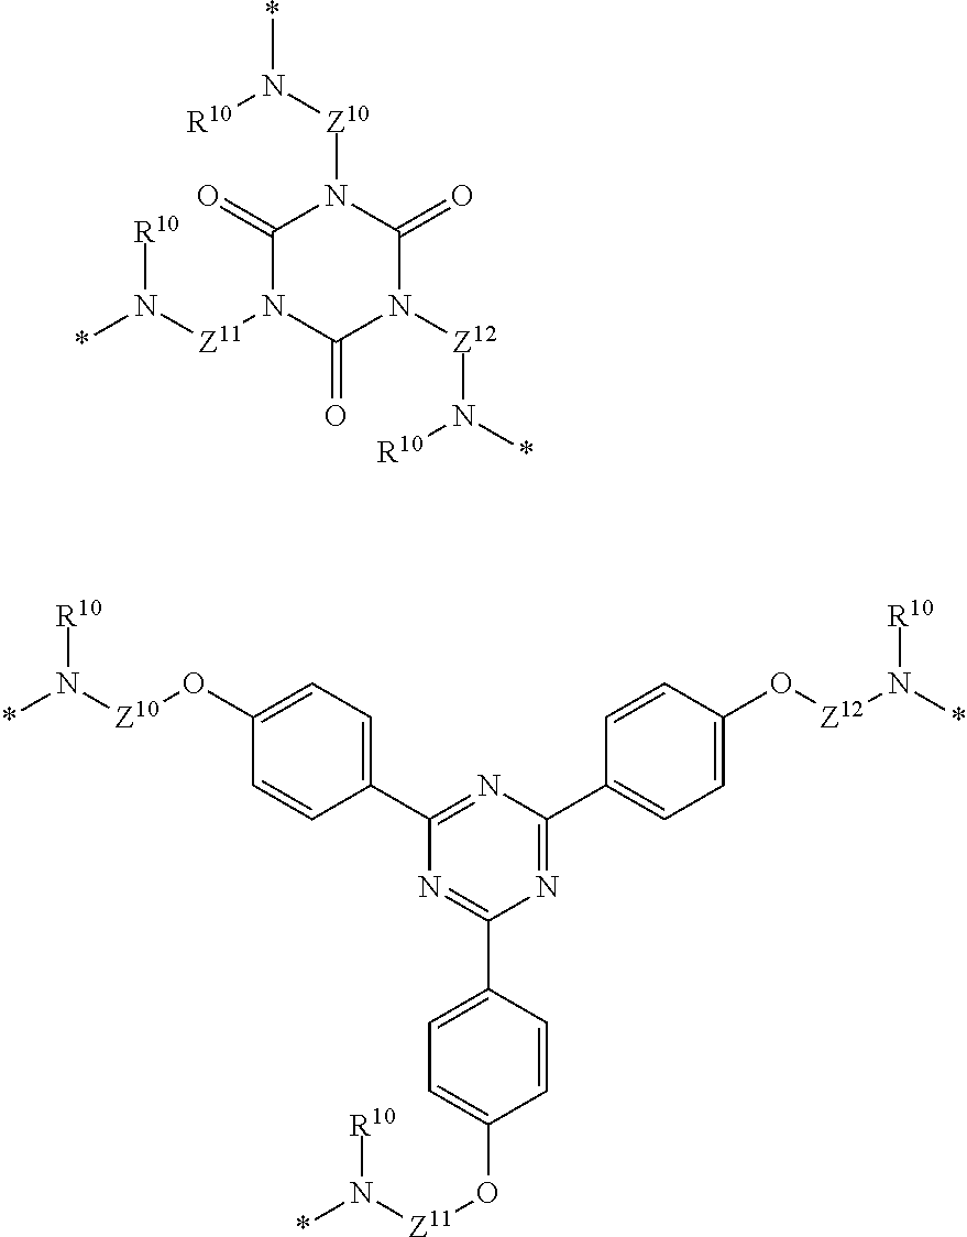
C1(=O)N([Z11]N(*)[R10])C(=O)N([Z12]N(*)[R10])C(=O)N1[Z10]N([R10])*.C1=C(C2=NC(C3=CC=C(O[Z10]N(*)[R10])C=C3)=NC(C3=CC=C(O[Z12]N([R10])*)C=C3)=N2)C=CC(O[Z11]N(*)[R10])=C1
